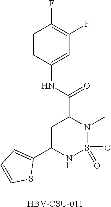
C1C(C2=CC=CS2)NS(=O)(=O)N(C)C1C(=O)NC1=CC(F)=C(F)C=C1.[HBV-CSU-011]
